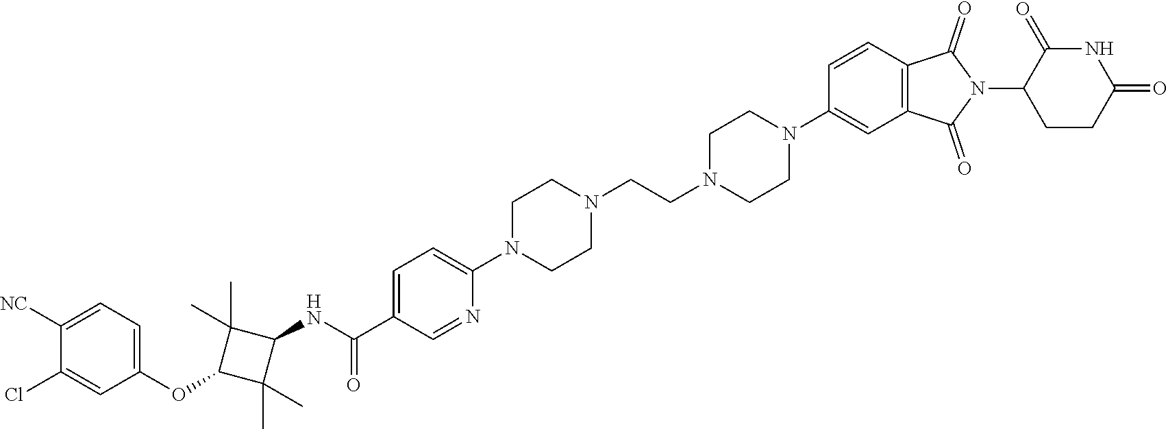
C1CN(CCN2CCN(C3=CC=C(C(NC4C(C)(C)C(OC5=CC=C([NC])C(Cl)=C5)C4(C)C)=O)C=N3)CC2)CCN1C1=CC2=C(C=C1)C(=O)N(C1CCC(=O)NC1=O)C2=O
